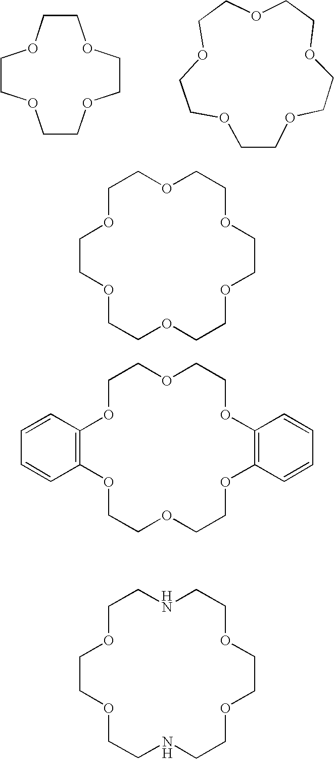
C1OCCOCCOCCOCCOCCOC1.C1OC2=C(OCCOCCOC3=C(OCCOC1)C=CC=C3)C=CC=C2.C1OCCOCCNCCOCCOCCNC1.C1COCCOCCOCCO1.O1CCOCCOCCOCCOCC1
